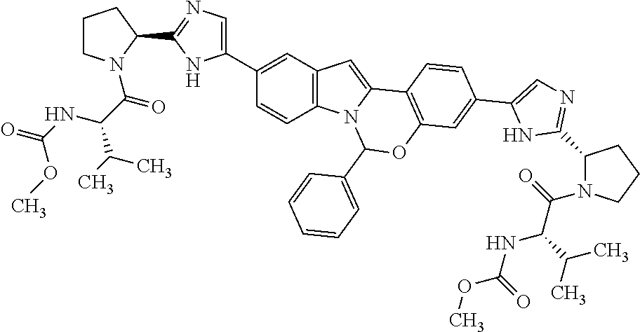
C1=C(C2=CC3=C(C=C2)N2C(=C3)C3=C(OC2C2=CC=CC=C2)C=C(C2=CN=C(C4N(C(=O)C(C(C)C)NC(=O)OC)CCC4)N2)C=C3)NC(C2CCCN2C(=O)C(NC(=O)OC)C(C)C)=N1
